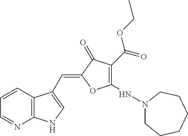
C1=CC2=C(N=C1)NC=C2C=C1C(=O)C(C(OCC)=O)=C(NN2CCCCCC2)O1
